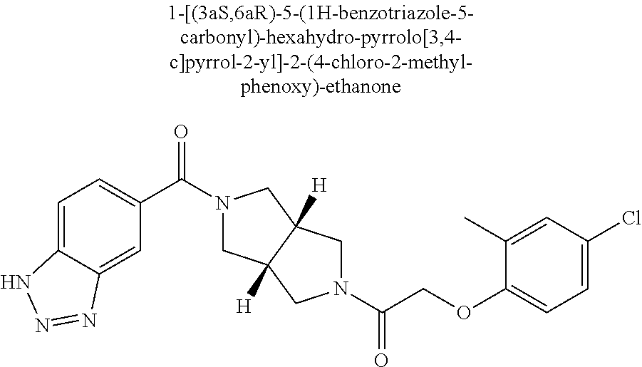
C1=C2C(=CC=C1C(=O)N1CC3([H])C([H])(C1)CN(C(=O)COC1=CC=C(Cl)C=C1C)C3)NN=N2
